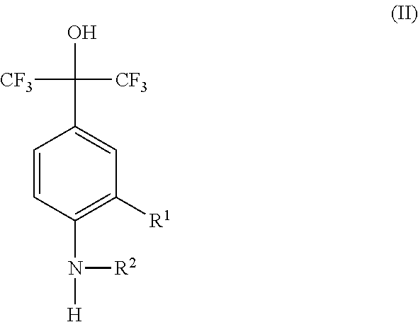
C1=CC(N([H])[R2])=C([R1])C=C1C(O)([CF3])[CF3]
